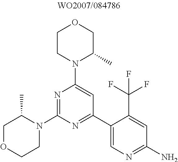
N1=C(N2C(C)COCC2)N=C(C2=CN=C(N)C=C2C(F)(F)F)C=C1N1C(C)COCC1
